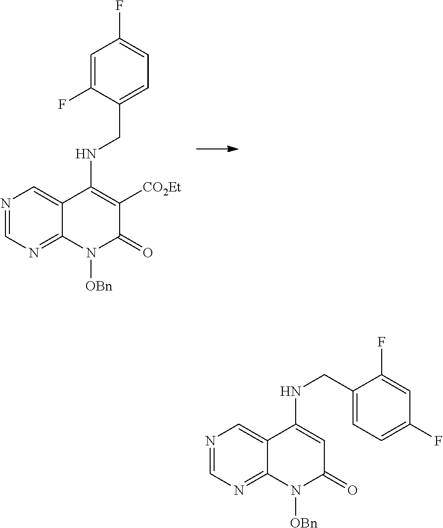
N1=CN=C2C(=C1)C(NCC1=CC=C(F)C=C1F)=C([CO2Et])C(=O)N2[OBn].N1=CN=C2C(=C1)C(NCC1=CC=C(F)C=C1F)=CC(=O)N2[OBn]
